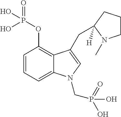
C1=CC=C2C(=C1OP(O)(=O)O)C(CC1([H])CCCN1C)=CN2CP(O)(=O)O
